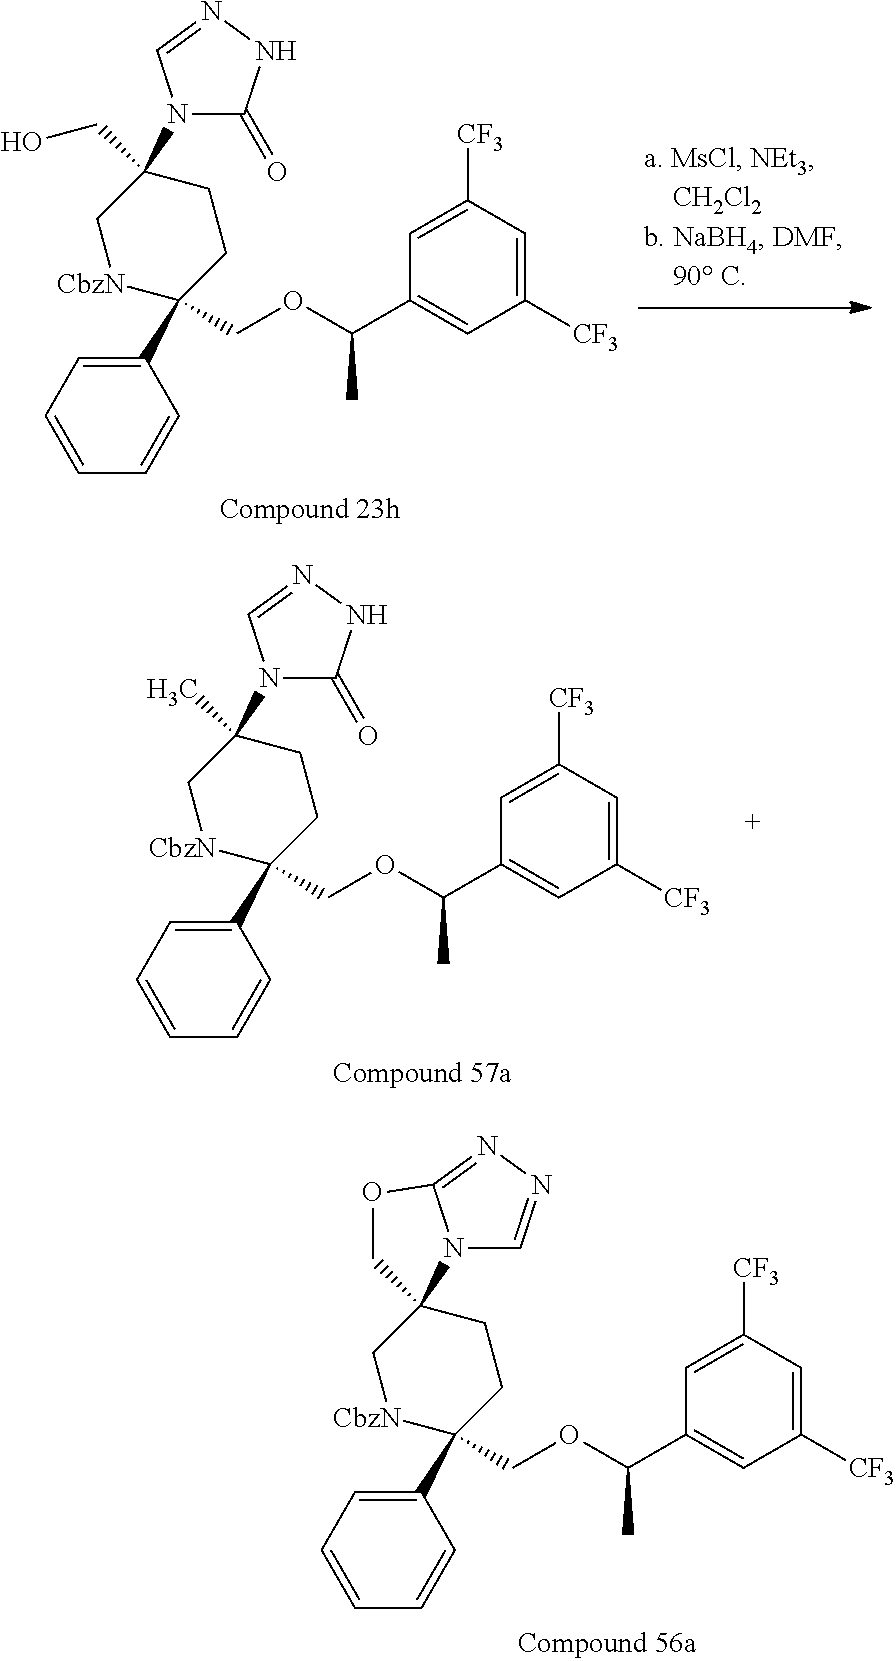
C1(C2(COC(C3=CC([CF3])=CC([CF3])=C3)C)CCC(CO)(N3C(=O)NN=C3)C[CbzN]2)=CC=CC=C1.C1(C2(COC(C3=CC([CF3])=CC([CF3])=C3)C)CCC(C)(N3C(=O)NN=C3)C[CbzN]2)=CC=CC=C1.C1(C2(COC(C3=CC([CF3])=CC([CF3])=C3)C)CCC3(C[CbzN]2)COC2=NN=CN32)=CC=CC=C1
